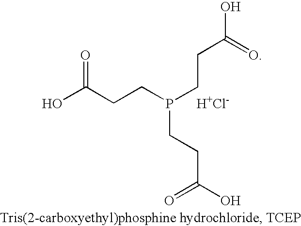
OC(CCP(CCC(=O)O)CCC(O)=O)=O.[H+Cl-]
